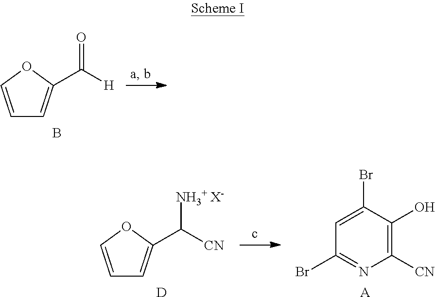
C1=COC(C([H])=O)=C1.B.C1=COC(C([CN])[NH3+ X-])=C1.[D].C1=C(Br)C(O)=C([CN])N=C1Br.[A]
